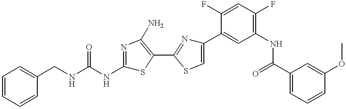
C1=CC=CC(CNC(NC2=NC(N)=C(C3=NC(C4=CC(NC(C5=CC=CC(OC)=C5)=O)=C(F)C=C4F)=CS3)S2)=O)=C1
